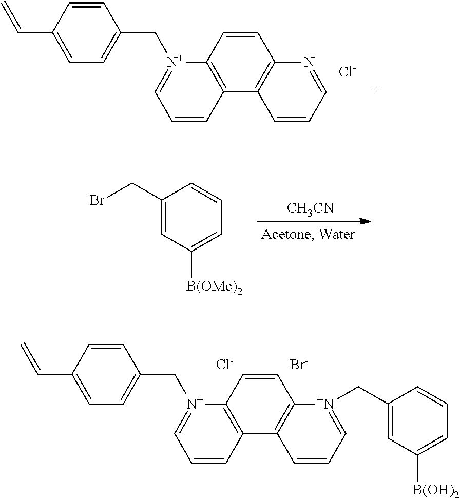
[Cl-].[Br-].C1=CC2=C(C3=C1[N+](CC1=CC([B(OH)2])=CC=C1)=CC=C3)C=CC=[N+]2CC1=CC=C(C=C)C=C1.C1=CC2=C(C3=C1N=CC=C3)C=CC=[N+]2CC1=CC=C(C=C)C=C1.[Cl-].[CH3CN].C1(CBr)=CC([B(OMe)2])=CC=C1
